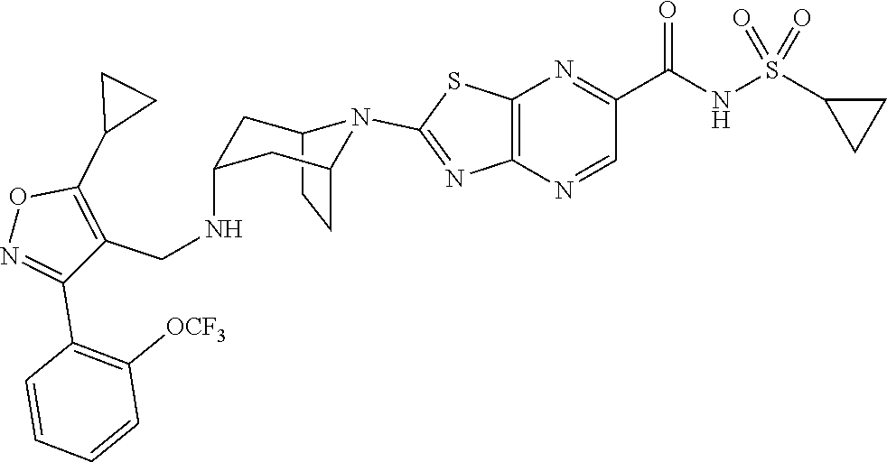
C12CCC(CC(NCC3=C(C4CC4)ON=C3C3=C([OCF3])C=CC=C3)C1)N2C1=NC2=C(N=C(C(NS(C3CC3)(=O)=O)=O)C=N2)S1
